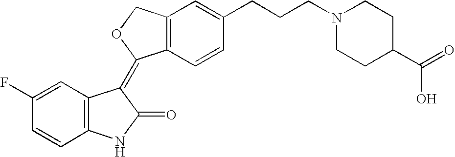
C1=C(F)C=CC2=C1C(=C1C3=C(C=C(CCCN4CCC(C(=O)O)CC4)C=C3)CO1)C(=O)N2
